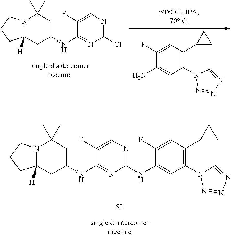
C1(NC2=NC=C(F)C(NC3CC(C)(C)N4CCCC4([H])C3)=N2)=CC(N2C=NN=N2)=C(C2CC2)C=C1F.NC1=CC(N2N=NN=C2)=C(C2CC2)C=C1F.C1(F)=CN=C(Cl)N=C1NC1CC(C)(C)N2CCCC2([H])C1
